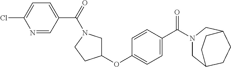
N1=CC(C(=O)N2CC(OC3=CC=C(C(N4CC5CCC(C4)CC5)=O)C=C3)CC2)=CC=C1Cl
